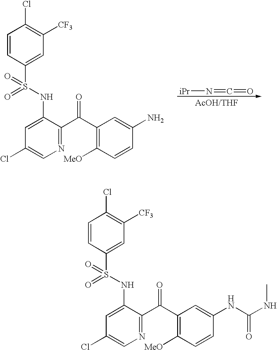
C1(Cl)=CN=C(C(C2=C([MeO])C=CC(N)=C2)=O)C(NS(=O)(=O)C2=CC([CF3])=C(Cl)C=C2)=C1.[iPr]N=C=O.C1(Cl)=CN=C(C(C2=C([MeO])C=CC(NC(=O)NC)=C2)=O)C(NS(=O)(=O)C2=CC([CF3])=C(Cl)C=C2)=C1
